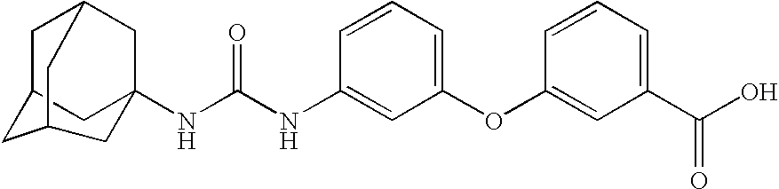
C1C2CC3(NC(NC4=CC(OC5=CC(C(O)=O)=CC=C5)=CC=C4)=O)CC1CC(C2)C3
